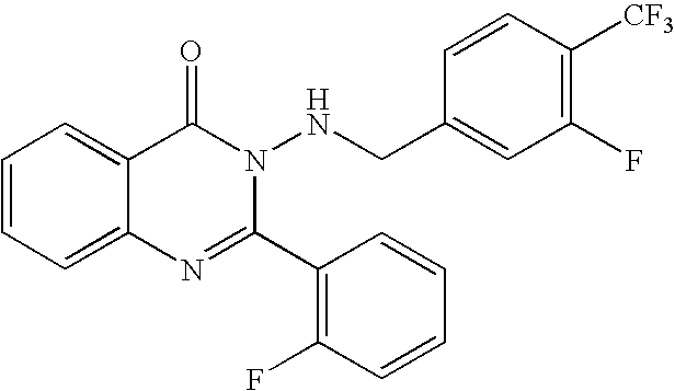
C1=CC=C2C(=C1)C(=O)N(NCC1=CC(F)=C([CF3])C=C1)C(C1=C(F)C=CC=C1)=N2
